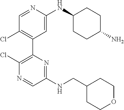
C1=NC(NC2CCC(N)CC2)=CC(C2=C(Cl)N=CC(NCC3CCOCC3)=N2)=C1Cl
